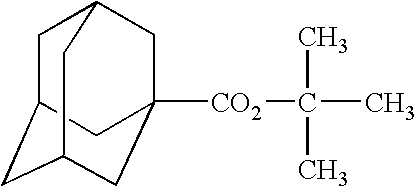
[CO2](C(C)(C)C)C12CC3CC(CC(C1)C3)C2
